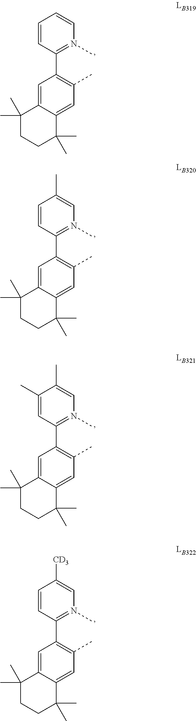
C1(C2=C(C)C=C3C(=C2)C(C)(C)CCC3(C)C)=N(C)C=CC=C1.C1(C2=C(C)C=C3C(=C2)C(C)(C)CCC3(C)C)=N(C)C=C(C)C=C1.C1(C2=C(C)C=C3C(=C2)C(C)(C)CCC3(C)C)=N(C)C=C(C)C(C)=C1.C1(C2=C(C)C=C3C(=C2)C(C)(C)CCC3(C)C)=N(C)C=C([CD3])C=C1
